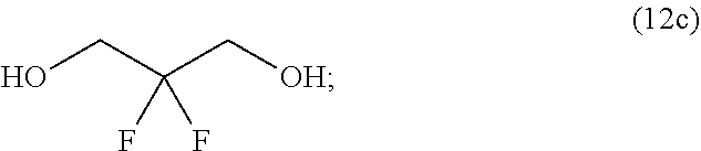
FC(F)(CO)C[OH]
